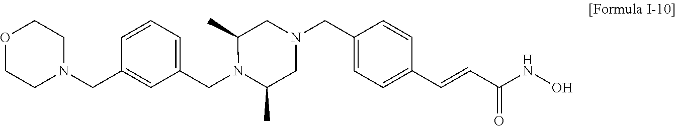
O1CCN(CC2=CC(CN3C(C)CN(CC4=CC=C(C=CC(NO)=O)C=C4)CC3C)=CC=C2)CC1
